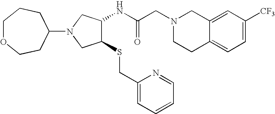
C12=CC([CF3])=CC=C1CCN(CC(NC1C(SCC3=CC=CC=N3)CN(C3CCOCCC3)C1)=O)C2
